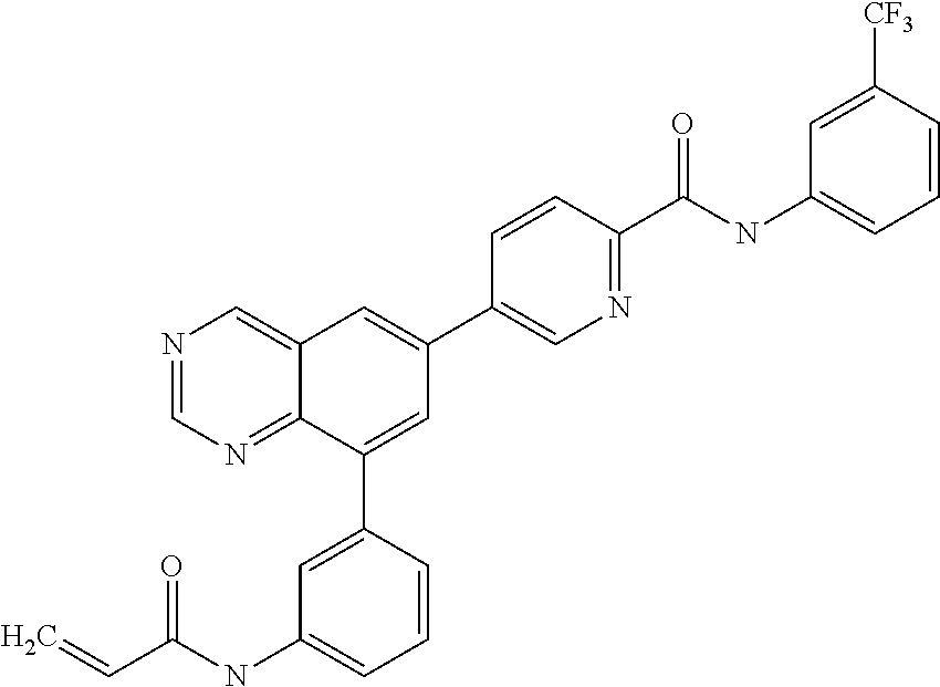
C1(C2=CC(C3=CN=C(C(NC4=CC=CC([CF3])=C4)=O)C=C3)=CC3=CN=CN=C23)=CC(NC(C=C)=O)=CC=C1
